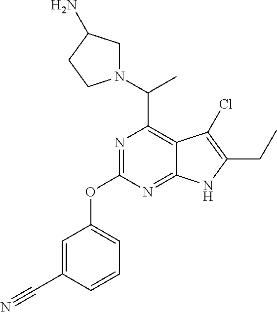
N1=C(OC2=CC=CC(C#N)=C2)N=C2C(=C1C(N1CC(N)CC1)C)C(Cl)=C(CC)N2
